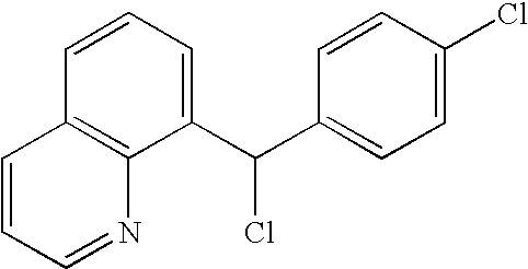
C1(C(C2=CC=C(Cl)C=C2)Cl)=CC=CC2=C1N=CC=C2
